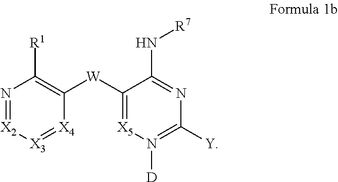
N1=[X2][X3]=[X4]C([W]C2=[X5]N([D])=C([Y])N=C2N[R7])=C1[R1]
